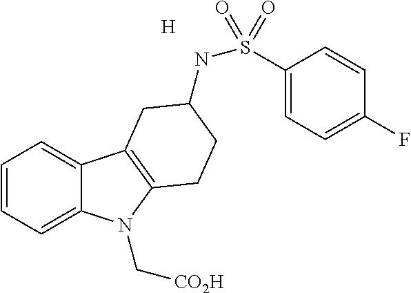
C1=CC=C2C(=C1)C1=C(N2C[CO2H])CCC(NS(C2=CC=C(F)C=C2)(=O)=O)C1.[H]
